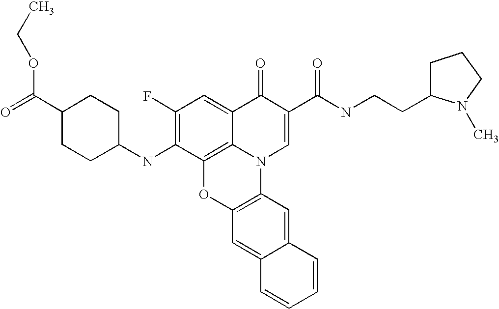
C1(F)=C(NC2CCC(C(=O)OCC)CC2)C2=C3C(=C1)C(=O)C(C(NCCC1CCCN1C)=O)=CN3C1=C(O2)C=C2C(=C1)C=CC=C2
